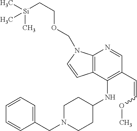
C12=C(C(NC3CCN(CC4=CC=CC=C4)CC3)=C(C=COC)C=N1)C=CN2COCC[Si](C)(C)C
